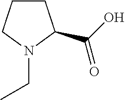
C1CCN(CC)C1C(O)=O
